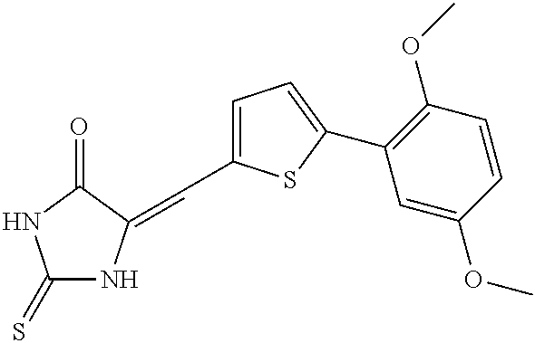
C1=C(C=C2NC(=S)NC2=O)SC(C2=C(OC)C=CC(OC)=C2)=C1
